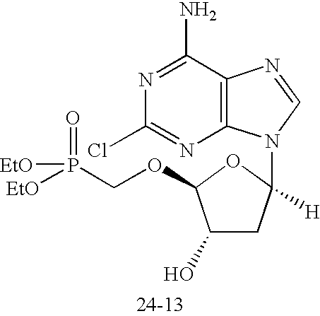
C12=C(C(N)=NC(Cl)=N1)N=CN2C1([H])CC(O)C(OCP([EtO])(=O)[EtO])O1
